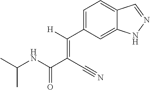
C1=C(C([H])=C(C(NC(C)C)=O)C#N)C=C2C(=C1)C=NN2
